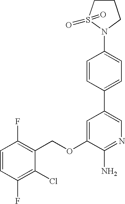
C1=CC(F)=C(Cl)C(COC2=CC(C3=CC=C(N4CCCS4(=O)=O)C=C3)=CN=C2N)=C1F
